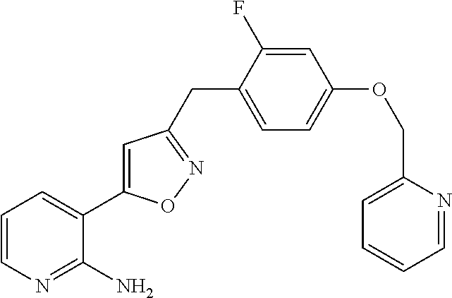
C1=CN=C(N)C(C2=CC(CC3=CC=C(OCC4=CC=CC=N4)C=C3F)=NO2)=C1
